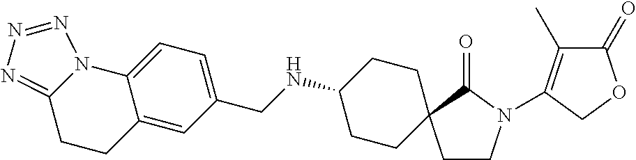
C1CN(C2=C(C)C(=O)OC2)C(=O)C12CCC(NCC1=CC=C3C(=C1)CCC1=NN=NN31)CC2
